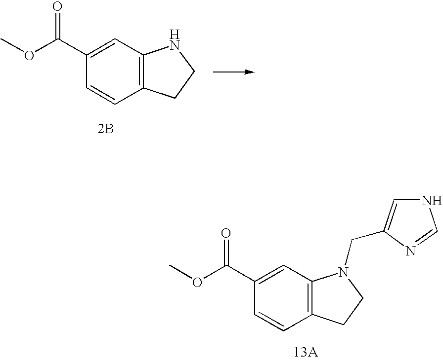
C1(C(OC)=O)=CC2=C(C=C1)CCN2CC1=CNC=N1.C1(C(OC)=O)=CC2=C(C=C1)CCN2.[2B]
